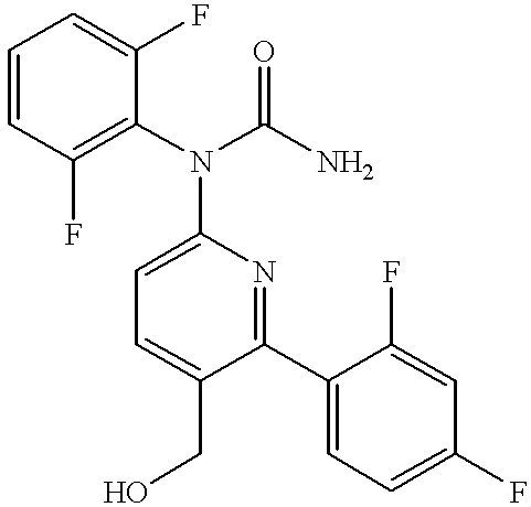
C1=C(CO)C(C2=CC=C(F)C=C2F)=NC(N(C2=C(F)C=CC=C2F)C(N)=O)=C1
